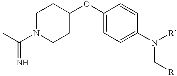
C1N(C(C)=N)CCC(OC2=CC=C(N([R])C[R])C=C2)C1
